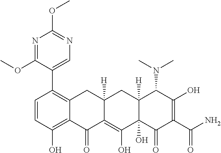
C1(C2=C3C(=C(O)C=C2)C(=O)C2=C(O)C4(O)C([H])(CC2([H])C3)C(N(C)C)C(O)=C(C(N)=O)C4=O)=CN=C(OC)N=C1OC
